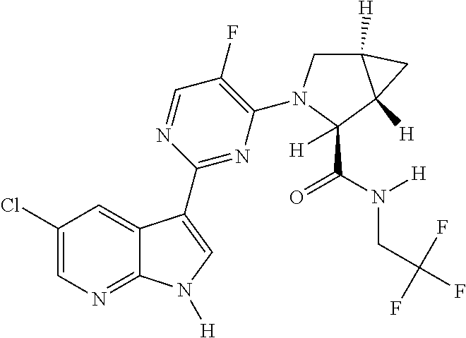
C1(F)=C(N2CC3([H])C([H])(C2(C(N(CC(F)(F)F)[H])=O)[H])C3)N=C(C2=CN([H])C3=NC=C(Cl)C=C32)N=C1
